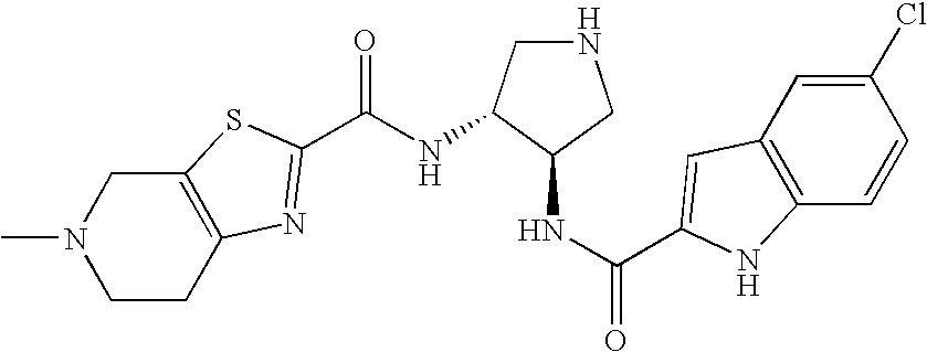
N(C(=O)C1=NC2=C(CN(C)CC2)S1)C1CNCC1NC(=O)C1=CC2=C(C=CC(Cl)=C2)N1
